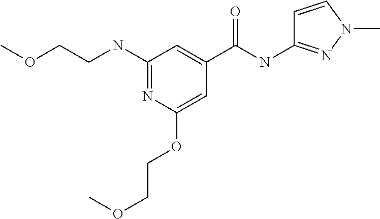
C(COC)NC1=NC(OCCOC)=CC(C(NC2=NN(C)C=C2)=O)=C1
